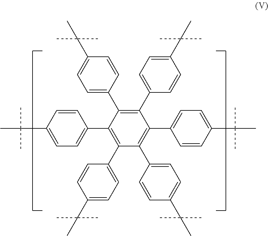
C1=C(C2=C(C3=CC=C(C(C)(C)C)C=C3)C(C3=CC=C(C(C)(C)C)C=C3)=C(C3=CC=C(C(C)(C)C)C=C3)C(C3=CC=C(C(C)(C)C)C=C3)=C2C2=CC=C(C(C)(C)C)C=C2)C=CC(C(C)(C)C)=C1
